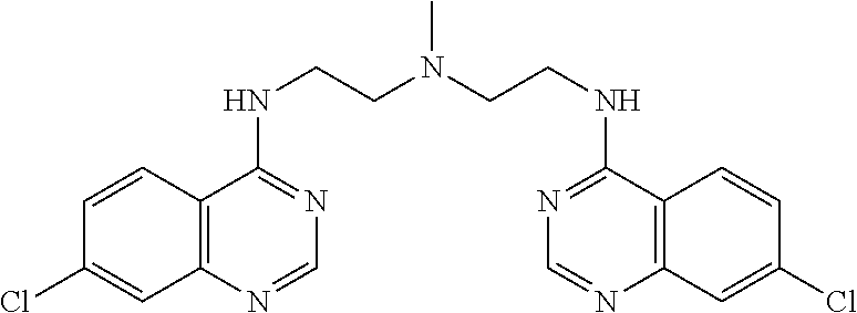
C1(Cl)=CC2=C(C=C1)C(NCCN(CCNC1=NC=NC3=C1C=CC(Cl)=C3)C)=NC=N2
